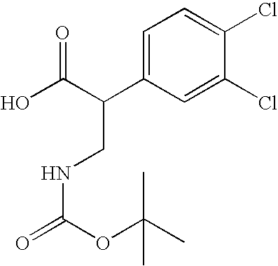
C1=C(C(C(O)=O)CNC(=O)OC(C)(C)C)C=C(Cl)C(Cl)=C1
